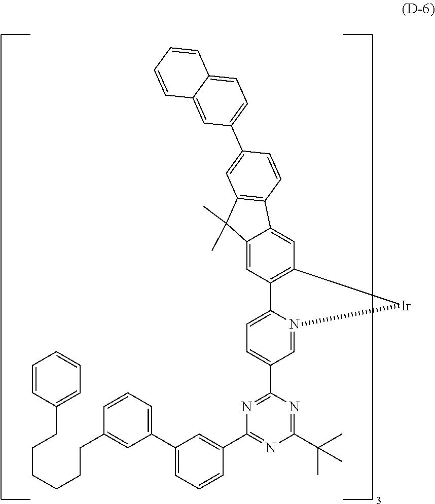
N1=C(C2=CC=C3N(=C2)[Ir]C2=C3C=C3C(=C2)C2=C(C3(C)C)C=C(C3=CC=C4C(=C3)C=CC=C4)C=C2)N=C(C(C)(C)C)N=C1C1=CC(C2=CC=CC(CCCCCCC3=CC=CC=C3)=C2)=CC=C1
